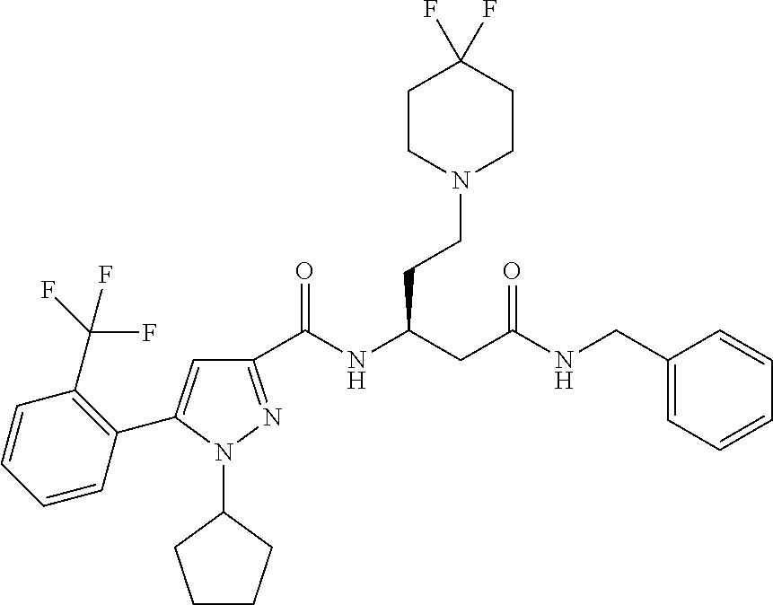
C1(C(NC(CC(NCC2=CC=CC=C2)=O)CCN2CCC(F)(F)CC2)=O)=NN(C2CCCC2)C(C2=C(C(F)(F)F)C=CC=C2)=C1
